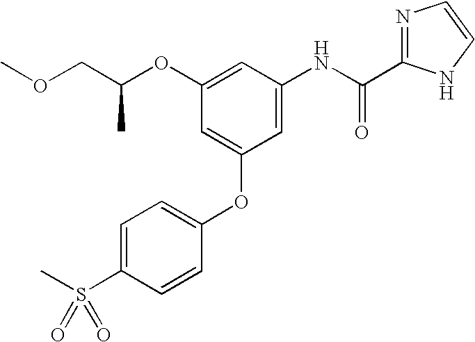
COCC(OC1=CC(NC(C2=NC=CN2)=O)=CC(OC2=CC=C(S(C)(=O)=O)C=C2)=C1)C
